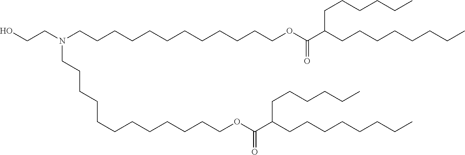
OCCN(CCCCCCCCCCCCOC(C(CCCCCCCC)CCCCCC)=O)CCCCCCCCCCCCOC(C(CCCCCCCC)CCCCCC)=O
